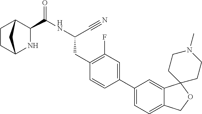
C(NC(CC1=C(F)C=C(C2=CC=C3C(=C2)C2(OC3)CCN(C)CC2)C=C1)C#N)(=O)C1C2CCC(N1)C2
